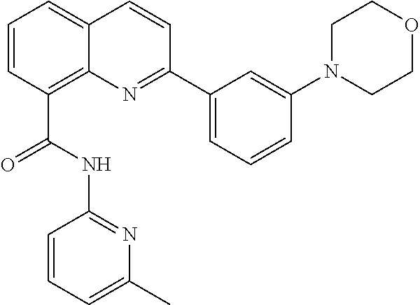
C1=CC(C(NC2=NC(C)=CC=C2)=O)=C2C(=C1)C=CC(C1=CC=CC(N3CCOCC3)=C1)=N2
